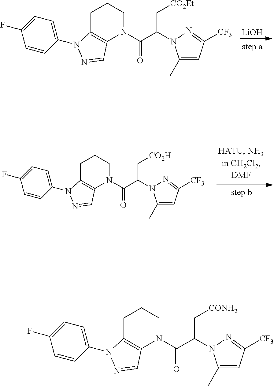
[LiOH].C1=CC(N2C3=C(N(C(C(N4C(C)=CC([CF3])=N4)C[CO2Et])=O)CCC3)C=N2)=CC=C1F.C1=CC(N2C3=C(N(C(C(N4C(C)=CC([CF3])=N4)C[CO2H])=O)CCC3)C=N2)=CC=C1F.C1=CC(N2C3=C(N(C(C(N4C(C)=CC([CF3])=N4)C[CONH2])=O)CCC3)C=N2)=CC=C1F
